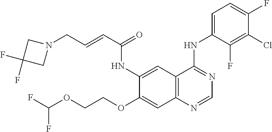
C12=C(N=CN=C1NC1=CC=C(F)C(Cl)=C1F)C=C(OCCOC(F)F)C(NC(C=CCN1CC(F)(F)C1)=O)=C2
